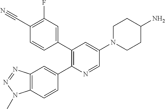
C1(C2=C(C3=CC(F)=C(C#N)C=C3)C=C(N3CCC(N)CC3)C=N2)=CC2=C(C=C1)N(C)N=N2
